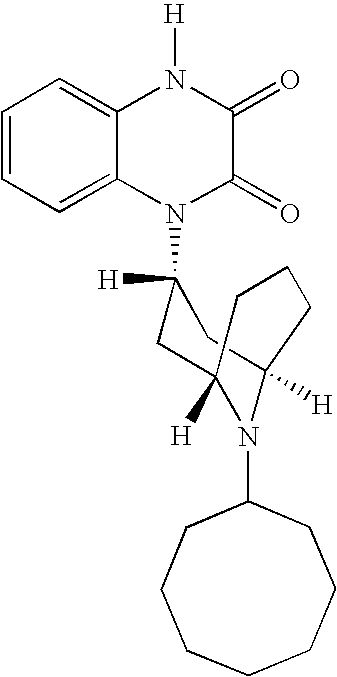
C1=CC=C2C(=C1)N([H])C(=O)C(=O)N2C1([H])CC2([H])N(C3CCCCCCC3)C([H])(C1)CCC2
